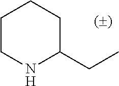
C1CNC(CC)CC1
